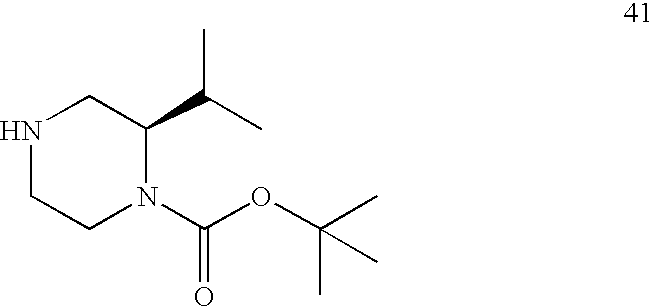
N1CCN(C(OC(C)(C)C)=O)C(C(C)C)C1
